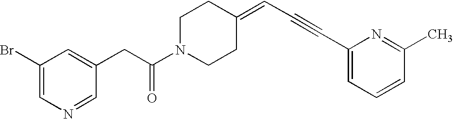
C1(CC(N2CCC(=CC#CC3=CC=CC(C)=N3)CC2)=O)=CC(Br)=CN=C1
